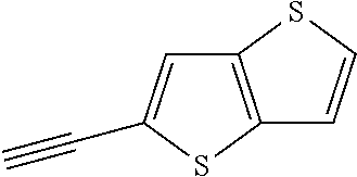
C12=C(SC(C#C)=C1)C=CS2
